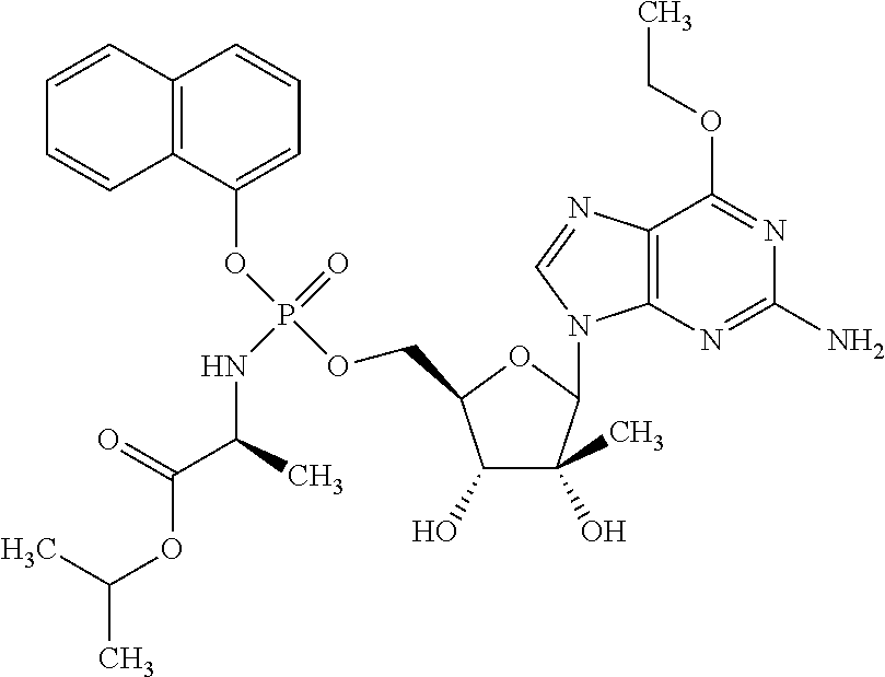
C1(O)C(C)(O)C(N2C3=C(N=C2)C(OCC)=NC(N)=N3)OC1COP(OC1=CC=CC2=C1C=CC=C2)(=O)NC(C(OC(C)C)=O)C
